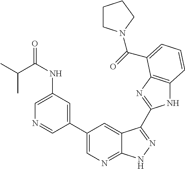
C1(C2=CN=C3C(=C2)C(C2=NC4=C(N2)C=CC=C4C(=O)N2CCCC2)=NN3)=CC(NC(C(C)C)=O)=CN=C1
